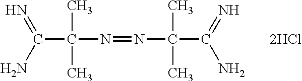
C(C(N=NC(C(=N)N)(C)C)(C)C)(N)=N
